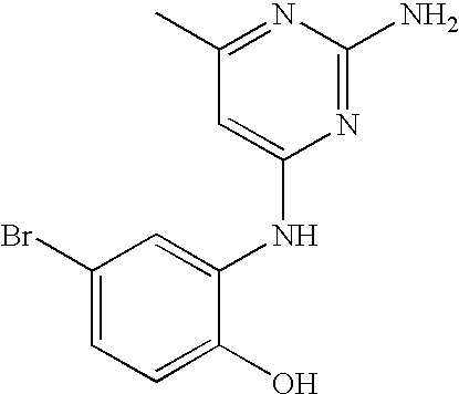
C1(C)=NC(N)=NC(NC2=CC(Br)=CC=C2O)=C1
